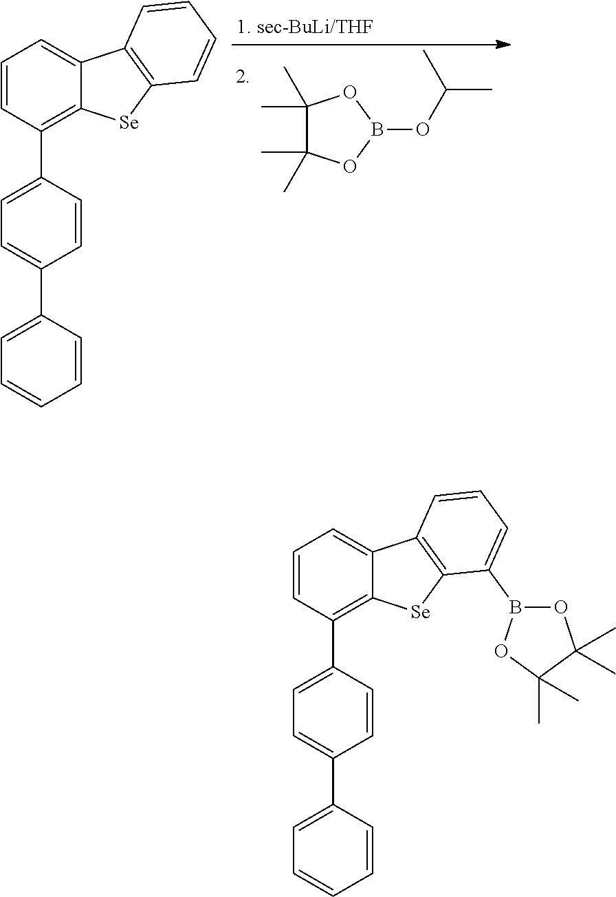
C1(C)(C)C(C)(C)OB(OC(C)C)O1.C1=CC(C2=CC=C(C3=CC=CC=C3)C=C2)=C2C(=C1)C1=C([Se]2)C=CC=C1.C1=CC(C2=CC=C(C3=CC=CC=C3)C=C2)=C2C(=C1)C1=C([Se]2)C(B2OC(C)(C)C(C)(C)O2)=CC=C1
